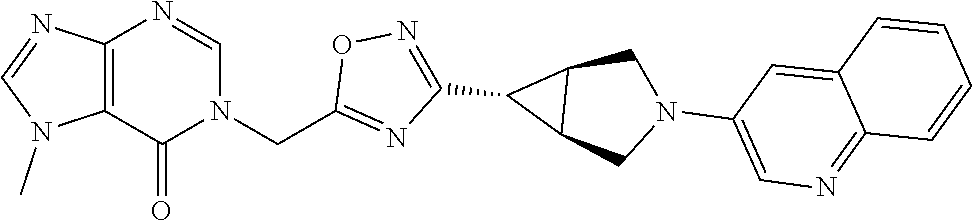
C12=C(C(=O)N(CC3=NC(C4C5C4CN(C4=CN=C6C(=C4)C=CC=C6)C5)=NO3)C=N1)N(C)C=N2
